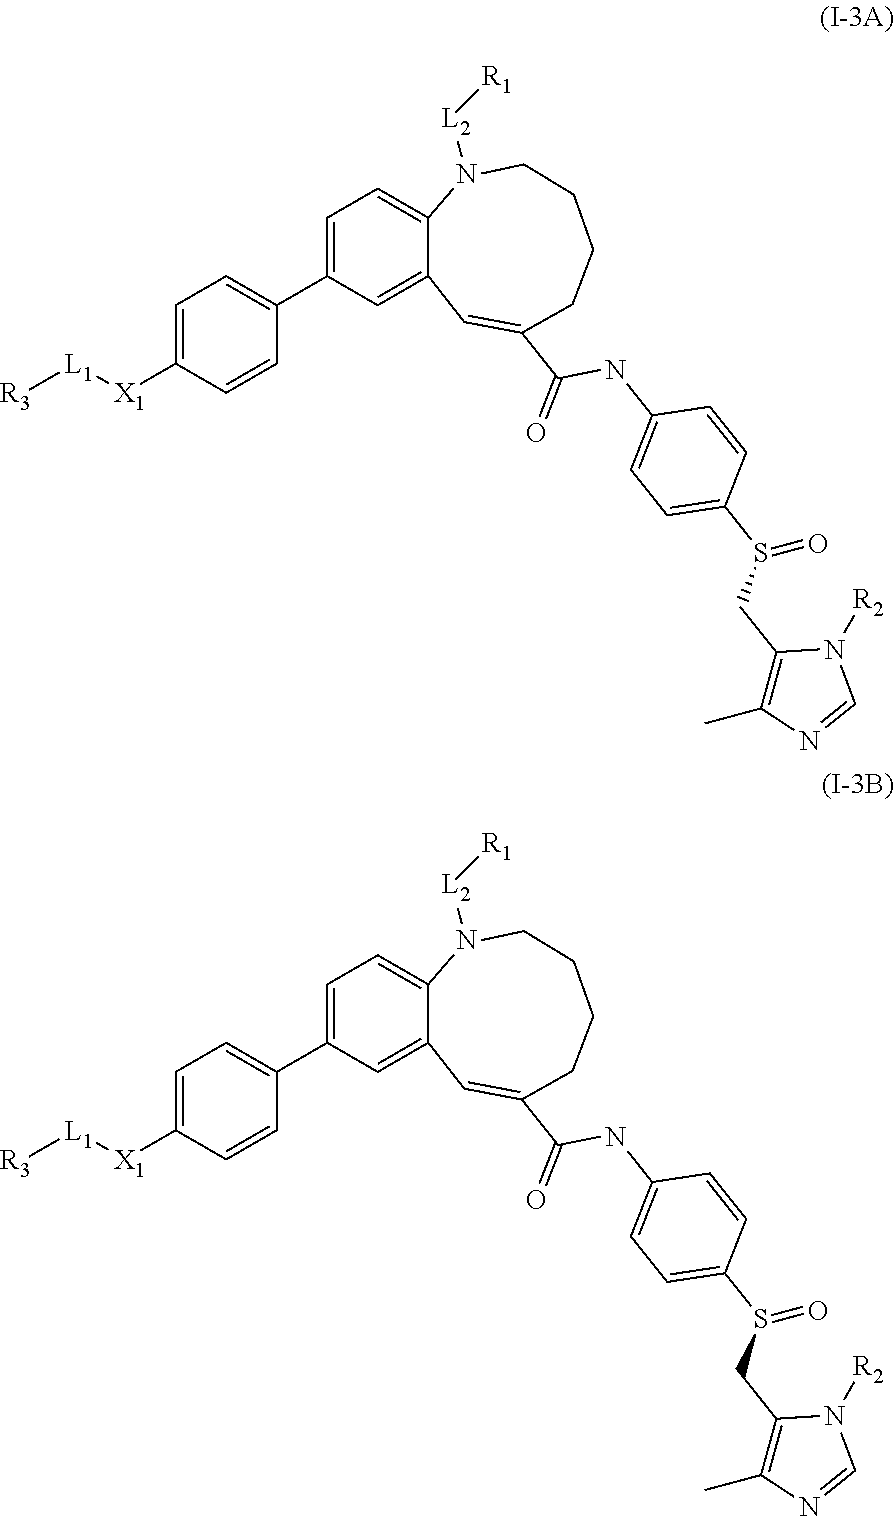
C1=C([X1][L1][R3])C=CC(C2=CC=C3N([L2][R1])CCCCC(C(=O)NC4=CC=C(S(CC5=C(C)N=CN5[R2])=O)C=C4)=CC3=C2)=C1.C1=C([X1][L1][R3])C=CC(C2=CC=C3N([L2][R1])CCCCC(C(=O)NC4=CC=C(S(CC5=C(C)N=CN5[R2])=O)C=C4)=CC3=C2)=C1
